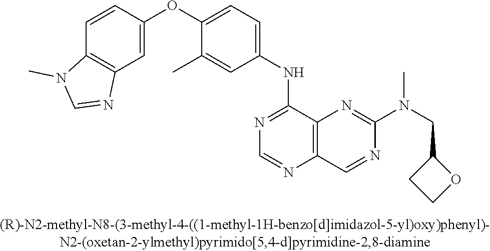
C1=CC(OC2=CC=C(NC3=NC=NC4=C3N=C(N(CC3CCO3)C)N=C4)C=C2C)=CC2=C1N(C)C=N2
